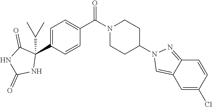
C1=C(C2(C(C)C)C(=O)NC(=O)N2)C=CC(C(N2CCC(N3C=C4C(=N3)C=CC(Cl)=C4)CC2)=O)=C1
